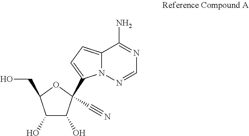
C1(O)C(O)C(C#N)(C2=CC=C3N2N=CN=C3N)OC1CO
